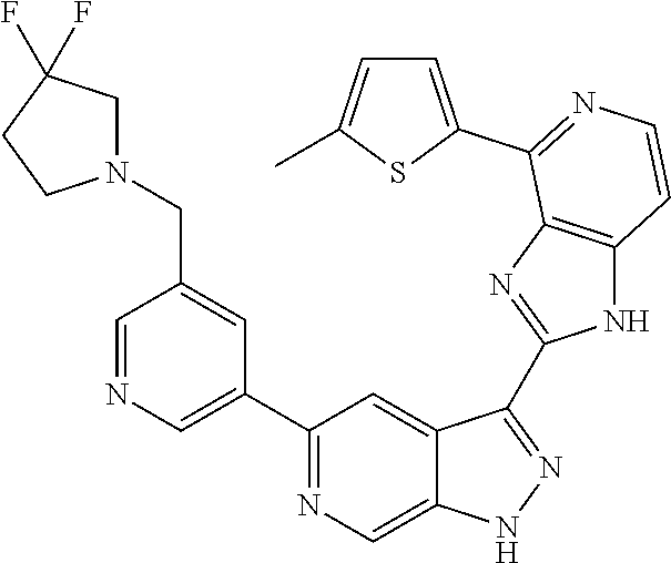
C1=NC=C(C2=NC=C3C(=C2)C(C2=NC4=C(N2)C=CN=C4C2=CC=C(C)S2)=NN3)C=C1CN1CC(F)(F)CC1
